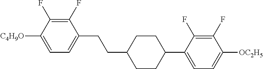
C1(F)=C(F)C([C4H9O])=CC=C1CCC1CCC(C2=CC=C([OC2H5])C(F)=C2F)CC1
